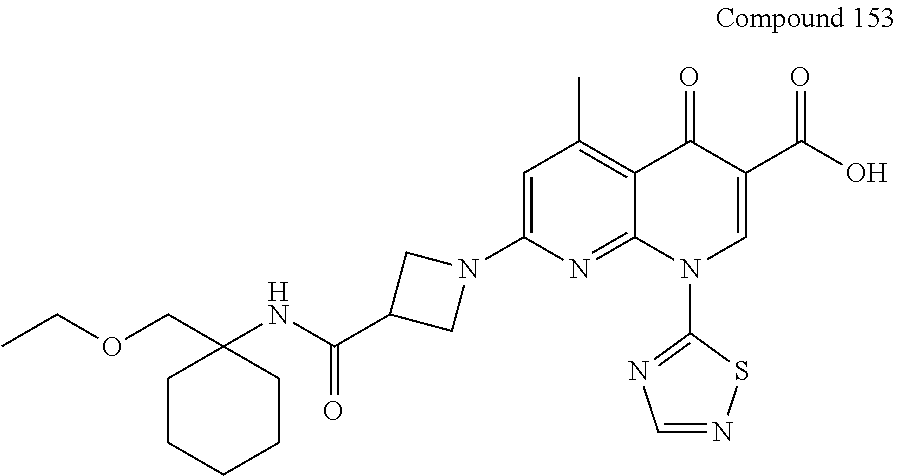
C1=C(N2CC(C(NC3(COCC)CCCCC3)=O)C2)N=C2C(=C1C)C(=O)C(C(O)=O)=CN2C1=NC=NS1
